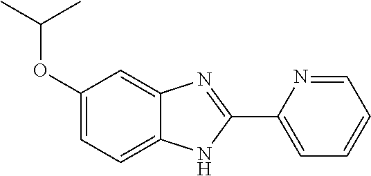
C1(OC(C)C)=CC=C2C(=C1)N=C(C1=CC=CC=N1)N2
